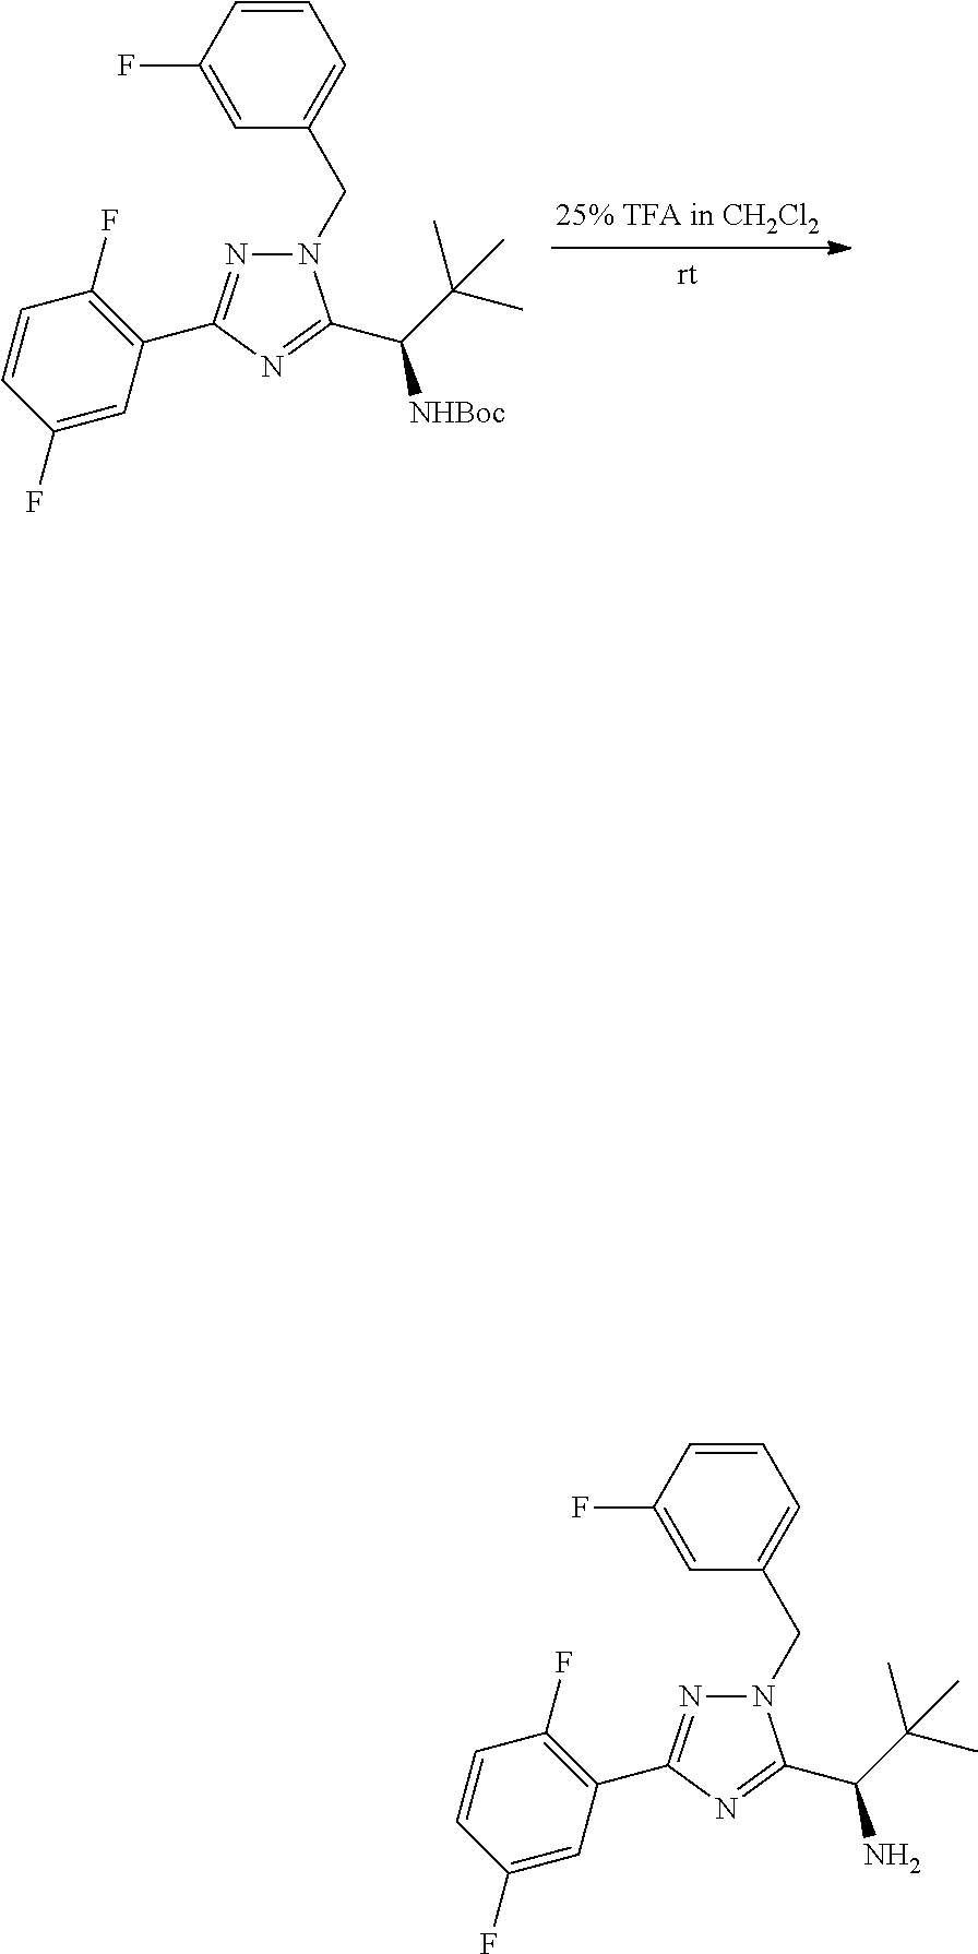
N1(CC2=CC=CC(F)=C2)N=C(C2=C(F)C=CC(F)=C2)N=C1C(C(C)(C)C)N.N1(CC2=CC=CC(F)=C2)N=C(C2=C(F)C=CC(F)=C2)N=C1C(C(C)(C)C)[NHBoc]
